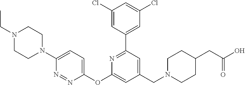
C1(Cl)=CC(C2=NC(OC3=CC=C(N4CCN(CC)CC4)N=N3)=CC(CN3CCC(CC(O)=O)CC3)=C2)=CC(Cl)=C1
